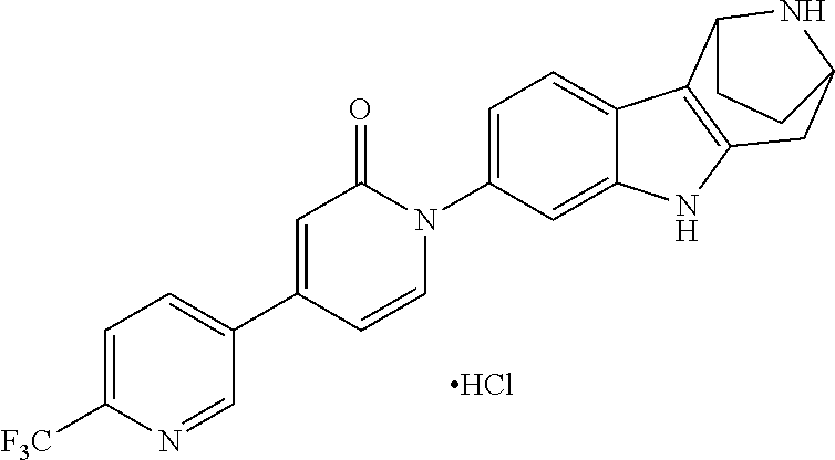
Cl.C1(C2=CC(=O)N(C3=CC=C4C(=C3)NC3=C4C4NC(C3)CC4)C=C2)=CC=C([F3C])N=C1
